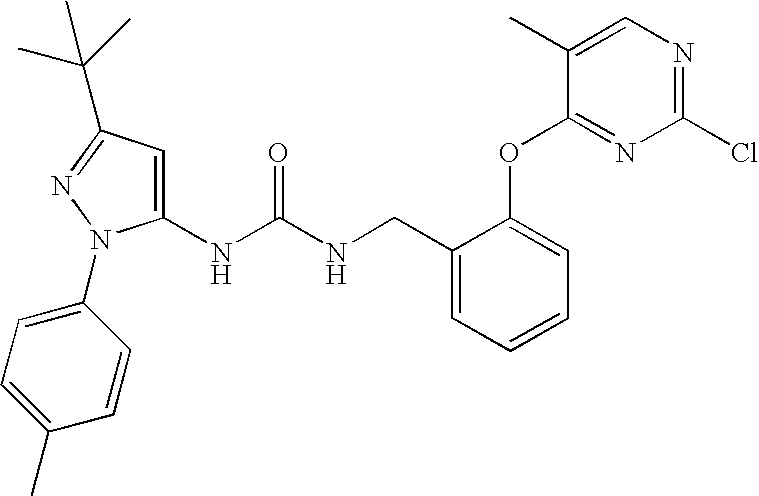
C1(NC(NCC2=CC=CC=C2OC2=NC(Cl)=NC=C2C)=O)=CC(C(C)(C)C)=NN1C1=CC=C(C)C=C1
